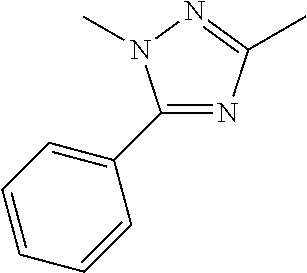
C1=CC=CC(C2=NC(C)=NN2C)=C1
